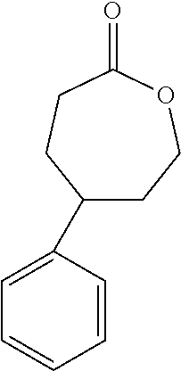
C1(=O)CCC(C2=CC=CC=C2)CCO1
